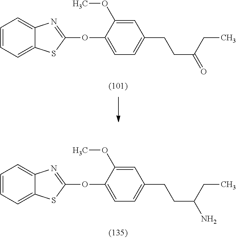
C1=CC=C2C(=C1)N=C(OC1=CC=C(CCC(N)CC)C=C1OC)S2.C1=CC=C2C(=C1)N=C(OC1=CC=C(CCC(=O)CC)C=C1OC)S2
